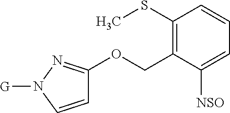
C1(SC)=C(COC2=NN([G])C=C2)C([NSO])=CC=C1
